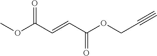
C(COC(C=CC(OC)=O)=O)#C
